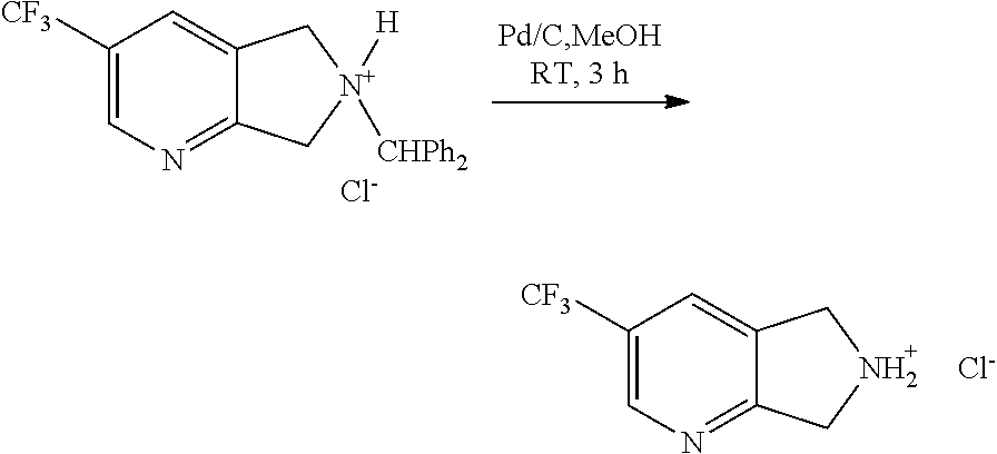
C1([CF3])=CN=C2C(=C1)C[N+]([H])([CHPh2])C2.[Cl-].C1([CF3])=CN=C2C(=C1)CNC2.[Cl-]
